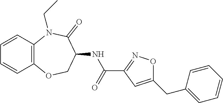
N(C(C1=NOC(CC2=CC=CC=C2)=C1)=O)C1COC2=C(C=CC=C2)N(CC)C1=O
